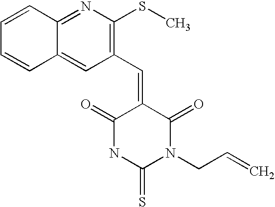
C12=CC(C=C3C(=O)NC(=S)N(CC=C)C3=O)=C(SC)N=C1C=CC=C2
